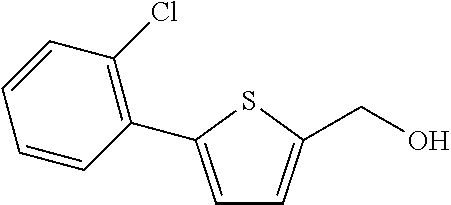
C1=C(C2=C(Cl)C=CC=C2)SC(CO)=C1
